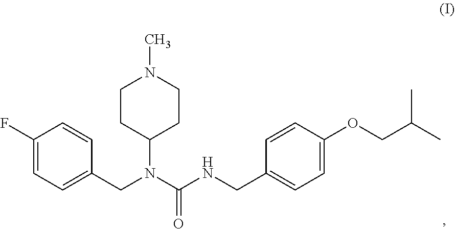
C1(F)=CC=C(CN(C2CCN(C)CC2)C(NCC2=CC=C(OCC(C)C)C=C2)=O)C=C1
